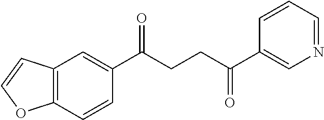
C12=C(C=CC(C(CCC(C3=CN=CC=C3)=O)=O)=C1)OC=C2
